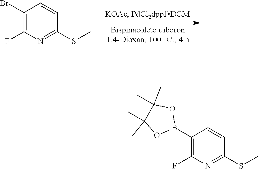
C1(Br)=C(F)N=C(SC)C=C1.C1(B2OC(C)(C)C(C)(C)O2)=C(F)N=C(SC)C=C1
